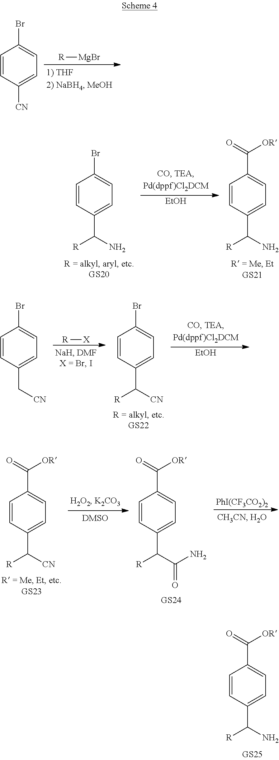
C1=CC(C(N)[R])=CC=C1C([OR])=O.[R][MgBr].C1=CC([CN])=CC=C1Br.C1=CC(C(N)[R])=CC=C1Br.[EtOH].C1=CC(C(N)[R])=CC=C1C([OR])=O.[R][X].C1=CC(C([CN])[R])=CC=C1Br.[EtOH].C1=CC(C[CN])=CC=C1Br.C1=CC(C([CN])[R])=CC=C1C([OR])=O.C1=CC(C(C(N)=O)[R])=CC=C1C([OR])=O.[PhI(CF3CO2)2]
